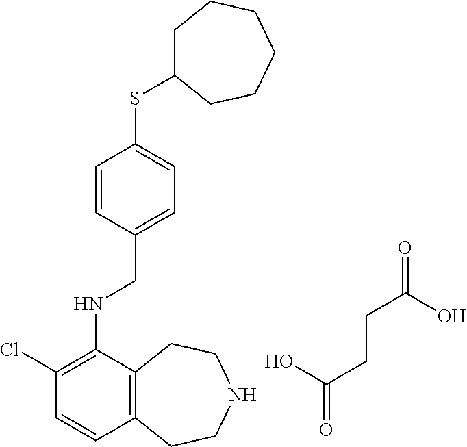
C1(Cl)=C(NCC2=CC=C(SC3CCCCCC3)C=C2)C2=C(C=C1)CCNCC2.OC(CCC(=O)O)=O
